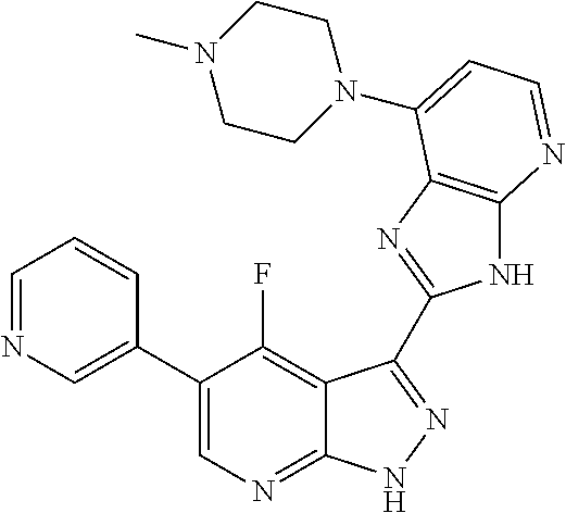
C1=NC=C(C2=CN=C3C(=C2F)C(C2=NC4=C(N2)N=CC=C4N2CCN(C)CC2)=NN3)C=C1
